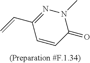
N1(C)N=C(C=C)C=CC1=O
